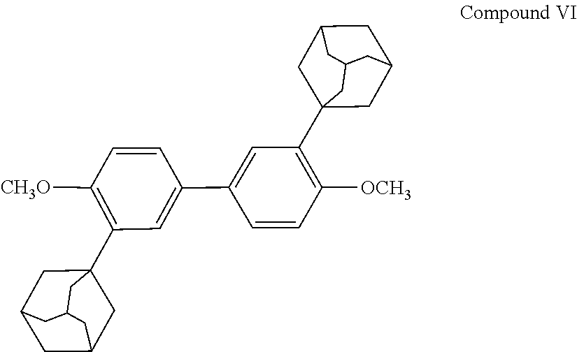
C12(C3=C([CH3O])C=CC(C4=CC(C56CC7CC(C5)CC(C6)C7)=C([OCH3])C=C4)=C3)CC3CC(C1)CC(C2)C3
